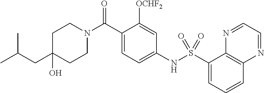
C1(O)(CC(C)C)CCN(C(C2=CC=C(NS(C3=CC=CC4=C3N=CC=N4)(=O)=O)C=C2[OCHF2])=O)CC1
